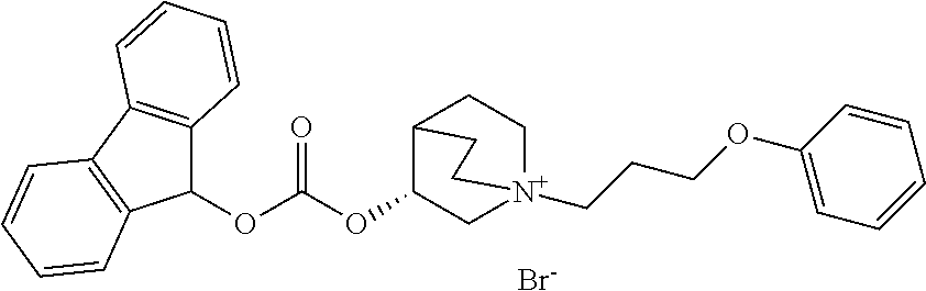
C(OC1C[N+]2(CCCOC3=CC=CC=C3)CCC1CC2)(OC1C2=C(C3=C1C=CC=C3)C=CC=C2)=O.[Br-]
